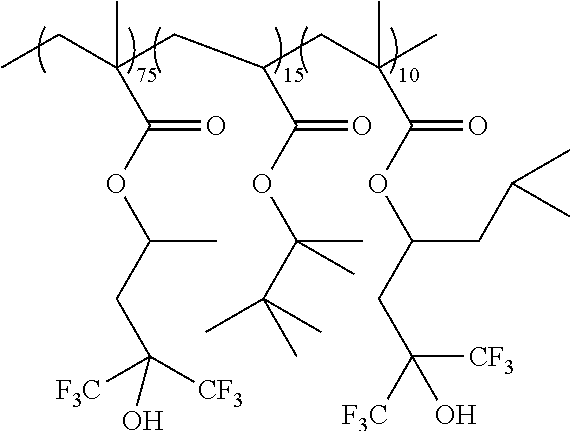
CCC(CC(CC(C)(C)C(OC(CC(O)([CF3])[F3C])CC(C)C)=O)C(OC(C(C)(C)C)(C)C)=O)(C)C(OC(C)CC([F3C])([CF3])O)=O
